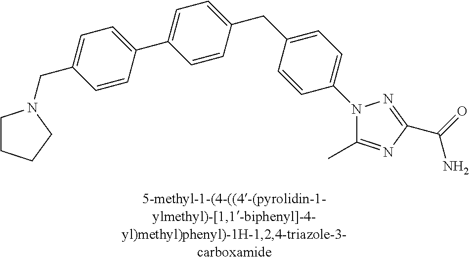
C1CCCN1CC1=CC=C(C2=CC=C(CC3=CC=C(N4C(C)=NC(C(N)=O)=N4)C=C3)C=C2)C=C1
